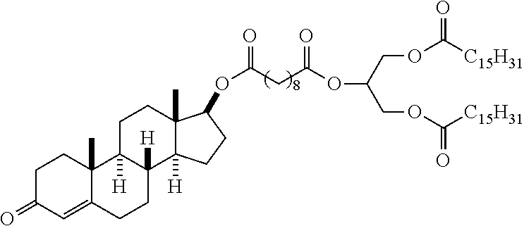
C(COC([C15H31])=O)(COC([C15H31])=O)OC(CC(OC1C2(C)C([H])(CC1)C1([H])C([H])(CC2)C2(C)C(=CC(=O)CC2)CC1)=O)=O
